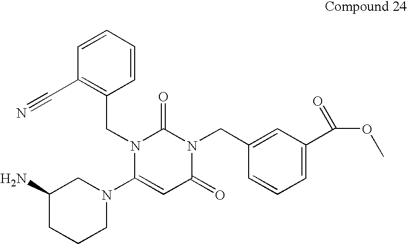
C1=CC=CC(C#N)=C1CN1C(N2CC(N)CCC2)=CC(=O)N(CC2=CC(C(OC)=O)=CC=C2)C1=O
